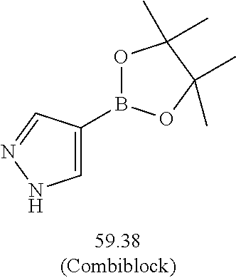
O1B(C2=CNN=C2)OC(C)(C)C1(C)C
